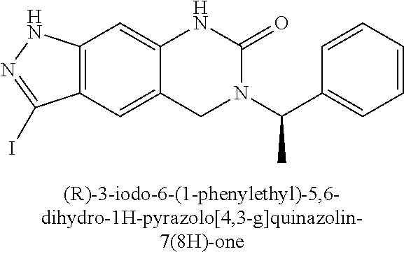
C12=C(C=C3C(=C1)NC(=O)N(C(C1=CC=CC=C1)C)C3)C(I)=NN2
